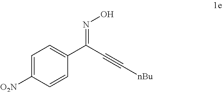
C1(C(C#C[nBu])=NO)=CC=C([O2N])C=C1
